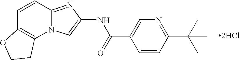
C1=CC2=NC(NC(=O)C3=CN=C(C(C)(C)C)C=C3)=CN2C2=C1OCC2.[2HCl]
